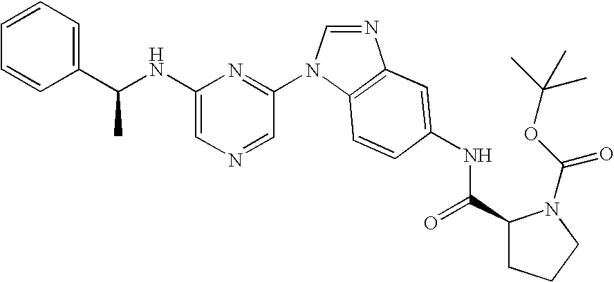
C1(NC(C2=CC=CC=C2)C)=CN=CC(N2C=NC3=C2C=CC(NC(C2CCCN2C(OC(C)(C)C)=O)=O)=C3)=N1
